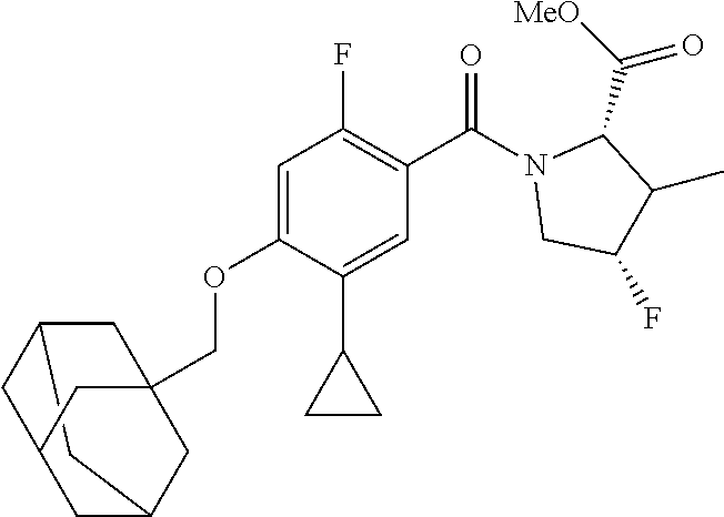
C1C2CC3(COC4=CC(F)=C(C(N5CC(F)C(C)C5C(=O)[MeO])=O)C=C4C4CC4)CC(CC1C3)C2
